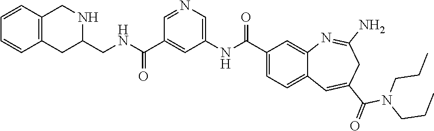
C12=C(CC(CNC(C3=CC(NC(C4=CC=C5C(=C4)N=C(N)CC(C(=O)N(CCC)CCC)=C5)=O)=CN=C3)=O)NC1)C=CC=C2
